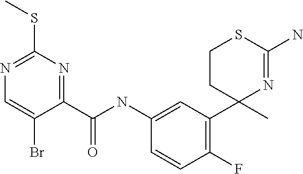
N1=C(SC)N=C(C(NC2=CC(C3(C)N=C(N)SCC3)=C(F)C=C2)=O)C(Br)=C1
